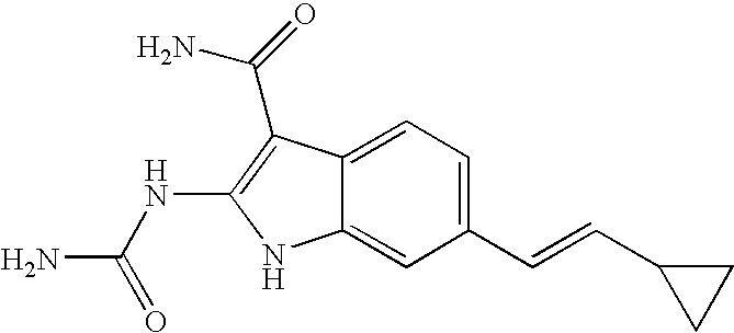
C1(C=CC2CC2)=CC=C2C(=C1)NC(NC(N)=O)=C2C(N)=O
